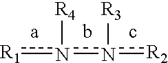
[R1]n(n([R2])[R3])[R4]
